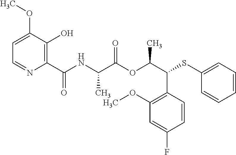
C1(C(=O)NC(C(OC(C(SC2=CC=CC=C2)C2=C(OC)C=C(F)C=C2)C)=O)C)=C(O)C(OC)=CC=N1
